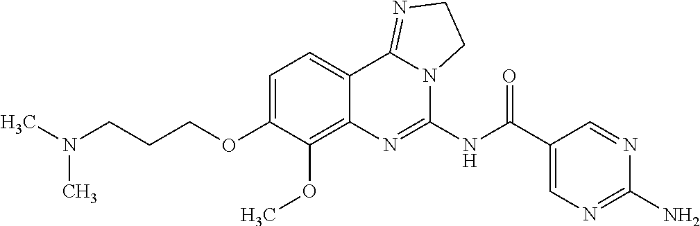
C(COC1=CC=C2C(=C1OC)N=C(NC(C1=CN=C(N)N=C1)=O)N1C2=NCC1)CN(C)C
